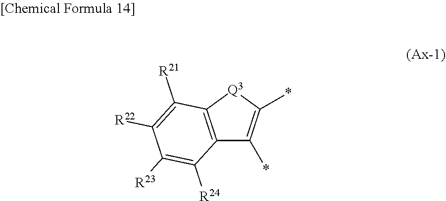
C12=C([Q3]C(*)=C1*)C([R21])=C([R22])C([R23])=C2[R24]
